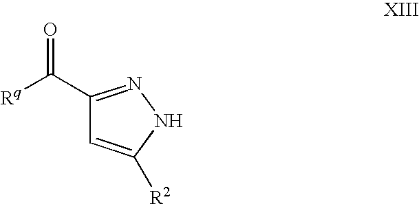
C1(C([Rq])=O)=NNC([R2])=C1
